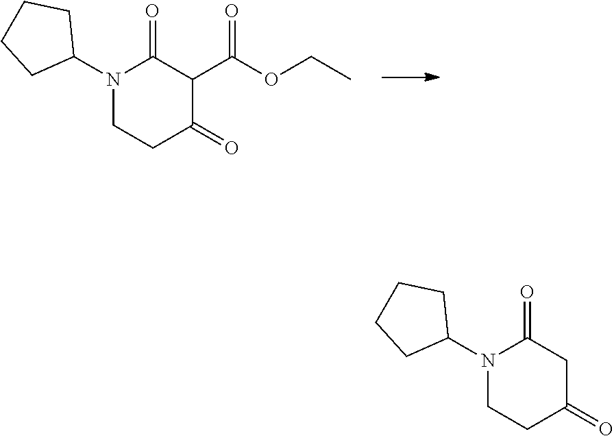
N1(C2CCCC2)C(=O)C(C(OCC)=O)C(=O)CC1.N1(C2CCCC2)C(=O)CC(=O)CC1
